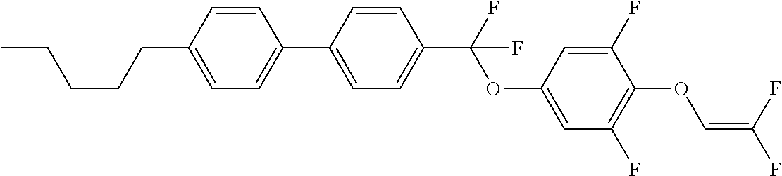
C1=CC(CCCCC)=CC=C1C1=CC=C(C(F)(OC2=CC(F)=C(OC=C(F)F)C(F)=C2)F)C=C1
